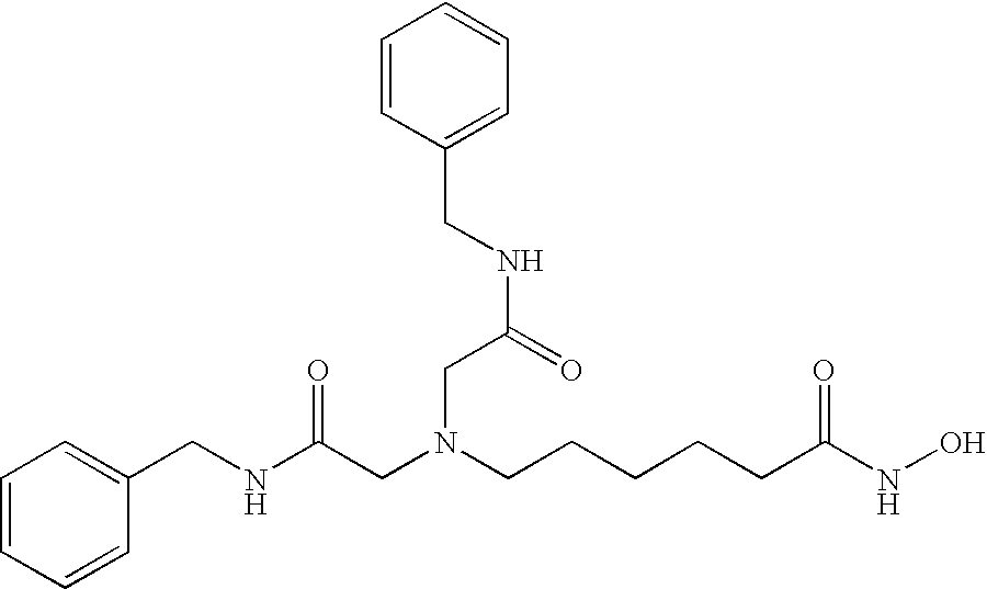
C1=CC=CC(CNC(CN(CCCCCC(NO)=O)CC(NCC2=CC=CC=C2)=O)=O)=C1
